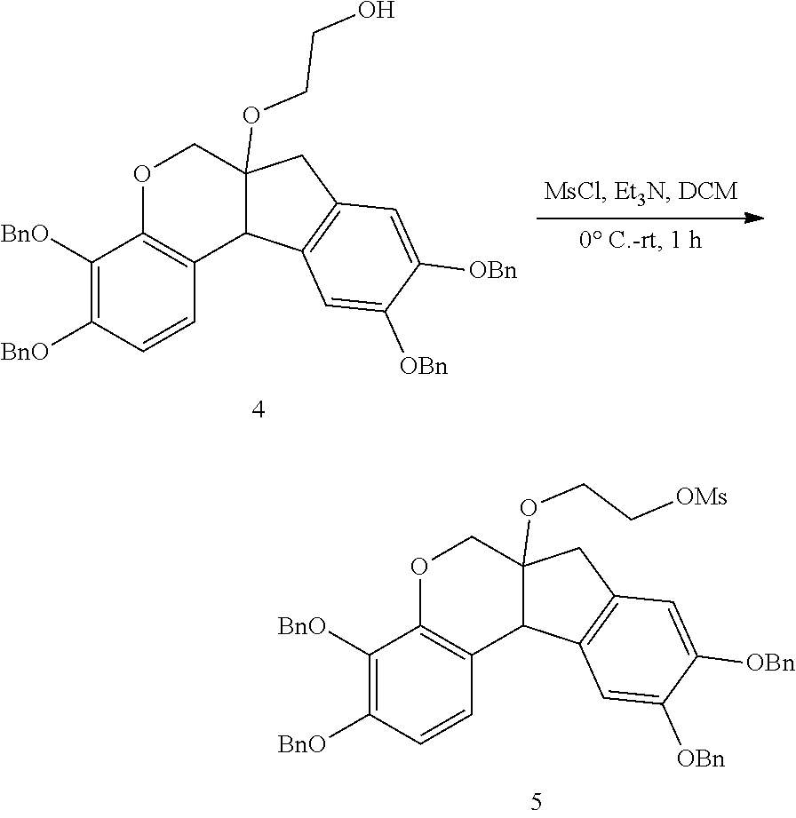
C1([BnO])=C([BnO])C=CC2=C1OCC1(OCC[OMs])C2C2=C(C1)C=C([OBn])C([OBn])=C2.C1([BnO])=C([BnO])C=CC2=C1OCC1(OCCO)C2C2=C(C1)C=C([OBn])C([OBn])=C2
